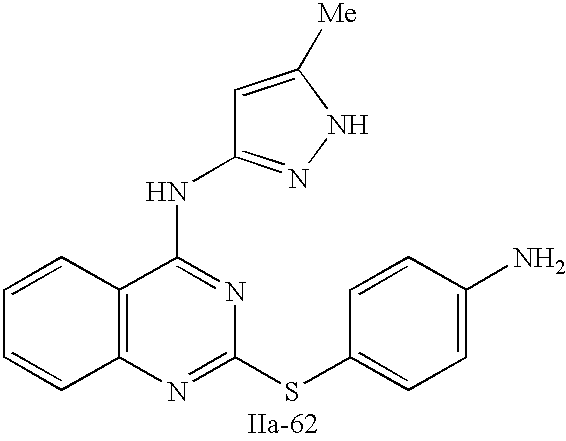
C12=C(N=C(SC3=CC=C(N)C=C3)N=C1NC1=NNC([Me])=C1)C=CC=C2
